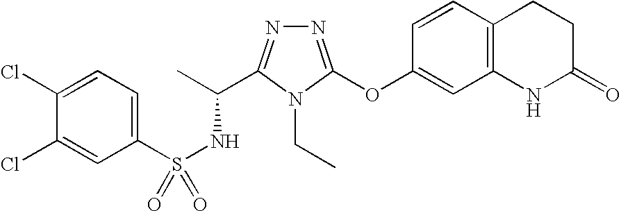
N1=C(OC2=CC3=C(C=C2)CCC(=O)N3)N(CC)C(C(C)NS(=O)(C2=CC=C(Cl)C(Cl)=C2)=O)=N1
